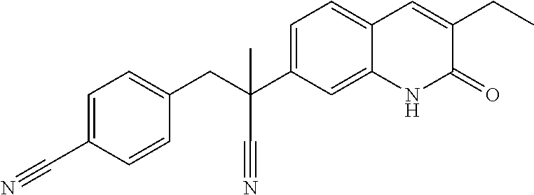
C1=CC(C#N)=CC=C1CC(C#N)(C1=CC=C2C(=C1)NC(=O)C(CC)=C2)C
